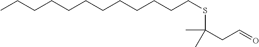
C(CCCSC(CC=O)(C)C)CCCCCCCC
